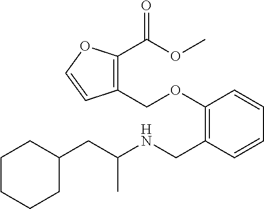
O(C1=C(CNC(CC2CCCCC2)C)C=CC=C1)CC1=C(C(=O)OC)OC=C1
